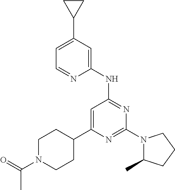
C1(C2=CC=NC(NC3=NC(N4C(C)CCC4)=NC(C4CCN(C(=O)C)CC4)=C3)=C2)CC1
